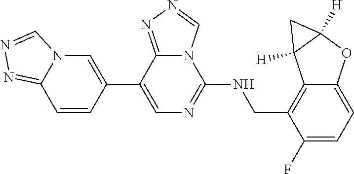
C12=CC=C(F)C(CNC3=NC=C(C4=CN5C(=NN=C5)C=C4)C4=NN=CN34)=C1C1([H])C([H])(O2)C1
